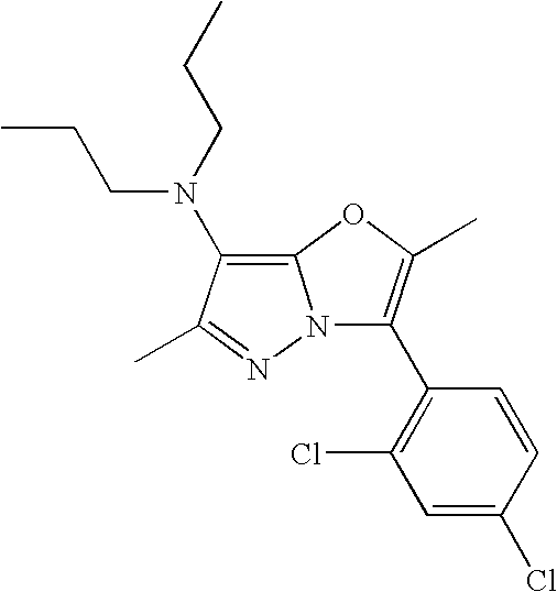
C1=C(Cl)C=CC(C2=C(C)OC3=C(N(CCC)CCC)C(C)=NN23)=C1Cl
